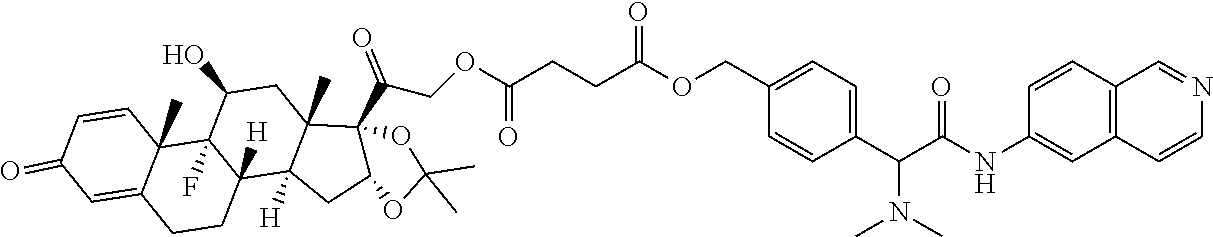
C1=CC2(C)C(=CC1=O)CCC1([H])C2(F)C(O)CC2(C)C1([H])CC1C2(C(COC(CCC(OCC2=CC=C(C(N(C)C)C(=O)NC3=CC4=C(C=C3)C=NC=C4)C=C2)=O)=O)=O)OC(C)(C)O1
